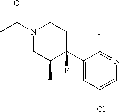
N1(C(C)=O)CC(C)C(F)(C2=CC(Cl)=CN=C2F)CC1
